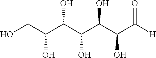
[H]C(C(C(C(C(C(CO)O)O)O)O)O)=O
